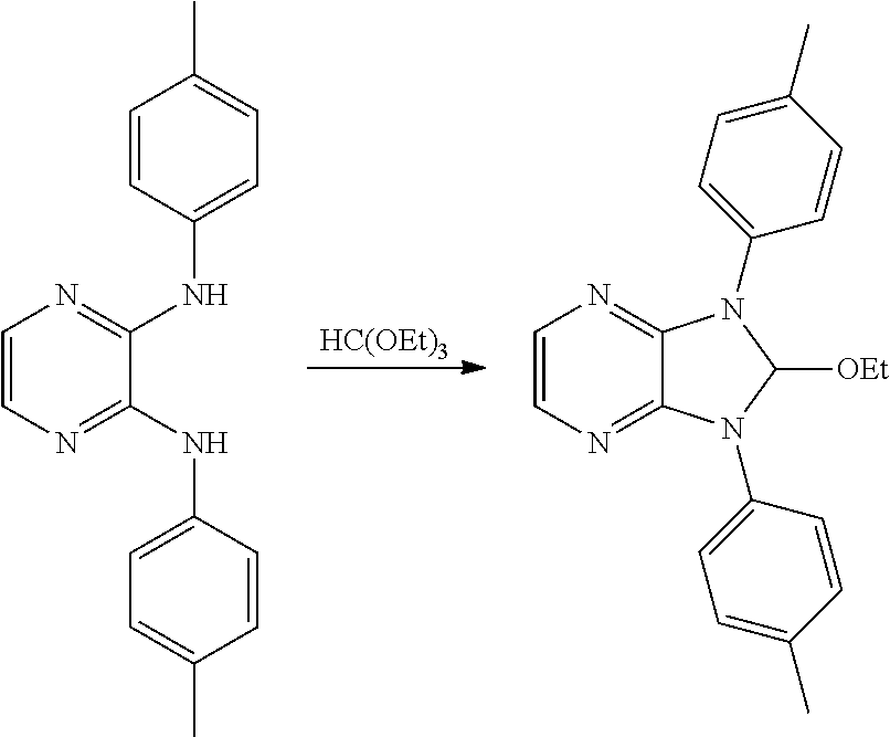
[HC(OEt)3].C1=CN=C(NC2=CC=C(C)C=C2)C(NC2=CC=C(C)C=C2)=N1.C1=CN=C2C(=N1)N(C1=CC=C(C)C=C1)C([OEt])N2C1=CC=C(C)C=C1
